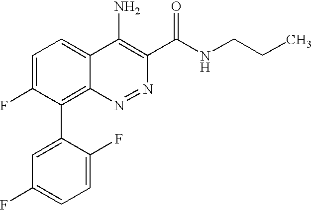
C1=C(F)C(C2=C3C(=CC=C2F)C(N)=C(C(=O)NCCC)N=N3)=CC(F)=C1
